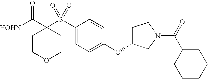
[HOHN]C(C1(S(C2=CC=C(OC3CCN(C(=O)C4CCCCC4)C3)C=C2)(=O)=O)CCOCC1)=O
